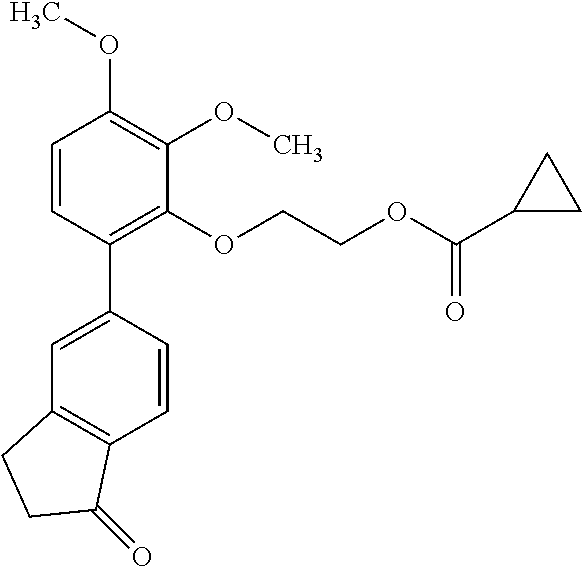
C1=CC(C2=CC3=C(C=C2)C(=O)CC3)=C(OCCOC(C2CC2)=O)C(OC)=C1OC
